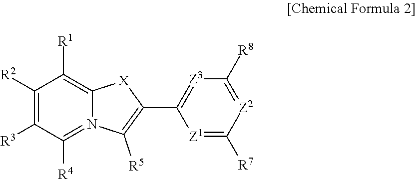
C1([R2])=C([R3])C([R4])=N2C(=C1[R1])[X]C(C1=[Z3]C([R8])=[Z2]C([R7])=[Z1]1)=C2[R5]
